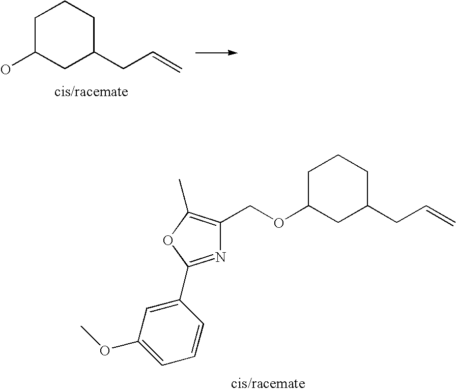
C1C(O)CC(CC=C)CC1.N1=C(C2=CC(OC)=CC=C2)OC(C)=C1COC1CC(CC=C)CCC1
